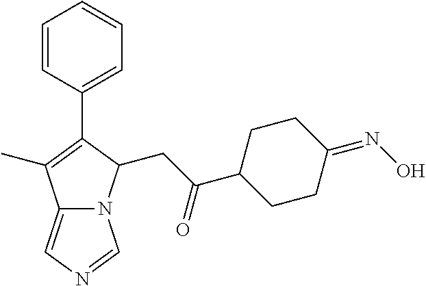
C1=CC(C2=C(C)C3=CN=CN3C2CC(C2CCC(=NO)CC2)=O)=CC=C1
